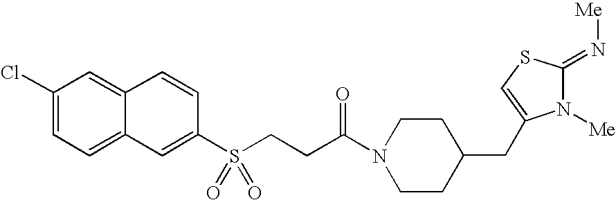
C1(Cl)=CC=C2C(=C1)C=CC(S(CCC(N1CCC(CC3=CSC(=N[Me])N3[Me])CC1)=O)(=O)=O)=C2
